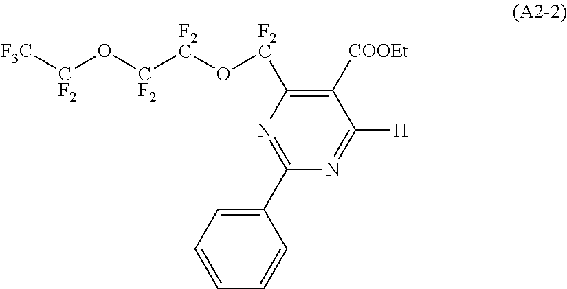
[F3C][CF2]O[CF2][F2C]O[F2C]C1=C([COOEt])C([H])=NC(C2=CC=CC=C2)=N1
